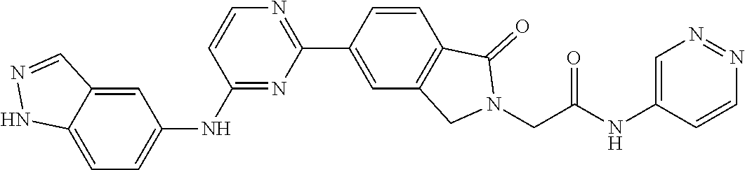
C1(NC2=CC=C3C(=C2)C=NN3)=NC(C2=CC3=C(C=C2)C(=O)N(CC(NC2=CN=NC=C2)=O)C3)=NC=C1
